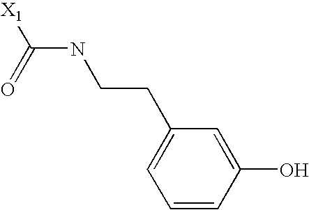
C(NC(=O)[X1])CC1=CC=CC(O)=C1
